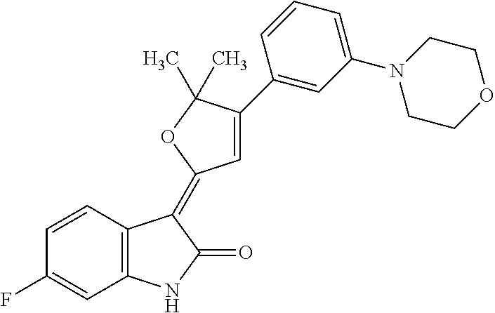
C1=CC(F)=CC2=C1C(=C1C=C(C3=CC(N4CCOCC4)=CC=C3)C(C)(C)O1)C(=O)N2
